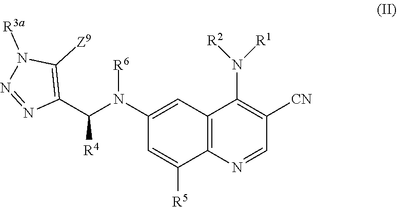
N([R6])(C(C1=C([Z9])N([R3a])N=N1)[R4])C1=CC2=C(C([R5])=C1)N=CC([CN])=C2N([R2])[R1]
